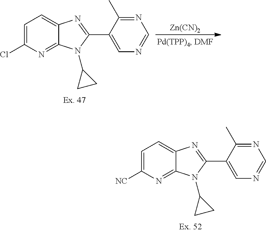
C1=C(Cl)N=C2C(=C1)N=C(C1=CN=CN=C1C)N2C1CC1.[Zn(CN)2].C1=C([NC])N=C2C(=C1)N=C(C1=CN=CN=C1C)N2C1CC1
